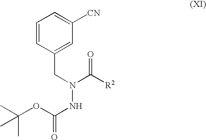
C1=CC(CN(C([R2])=O)NC(OC(C)(C)C)=O)=CC([CN])=C1
